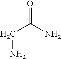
C(C(N)=O)N
